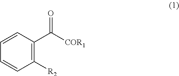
C1([R2])=C(C([COR1])=O)C=CC=C1
